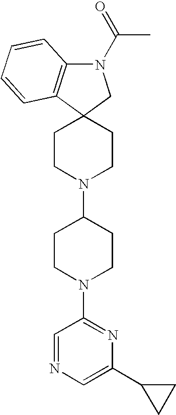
C1CN(C2CCN(C3=NC(C4CC4)=CN=C3)CC2)CCC12CN(C(C)=O)C1=C2C=CC=C1
